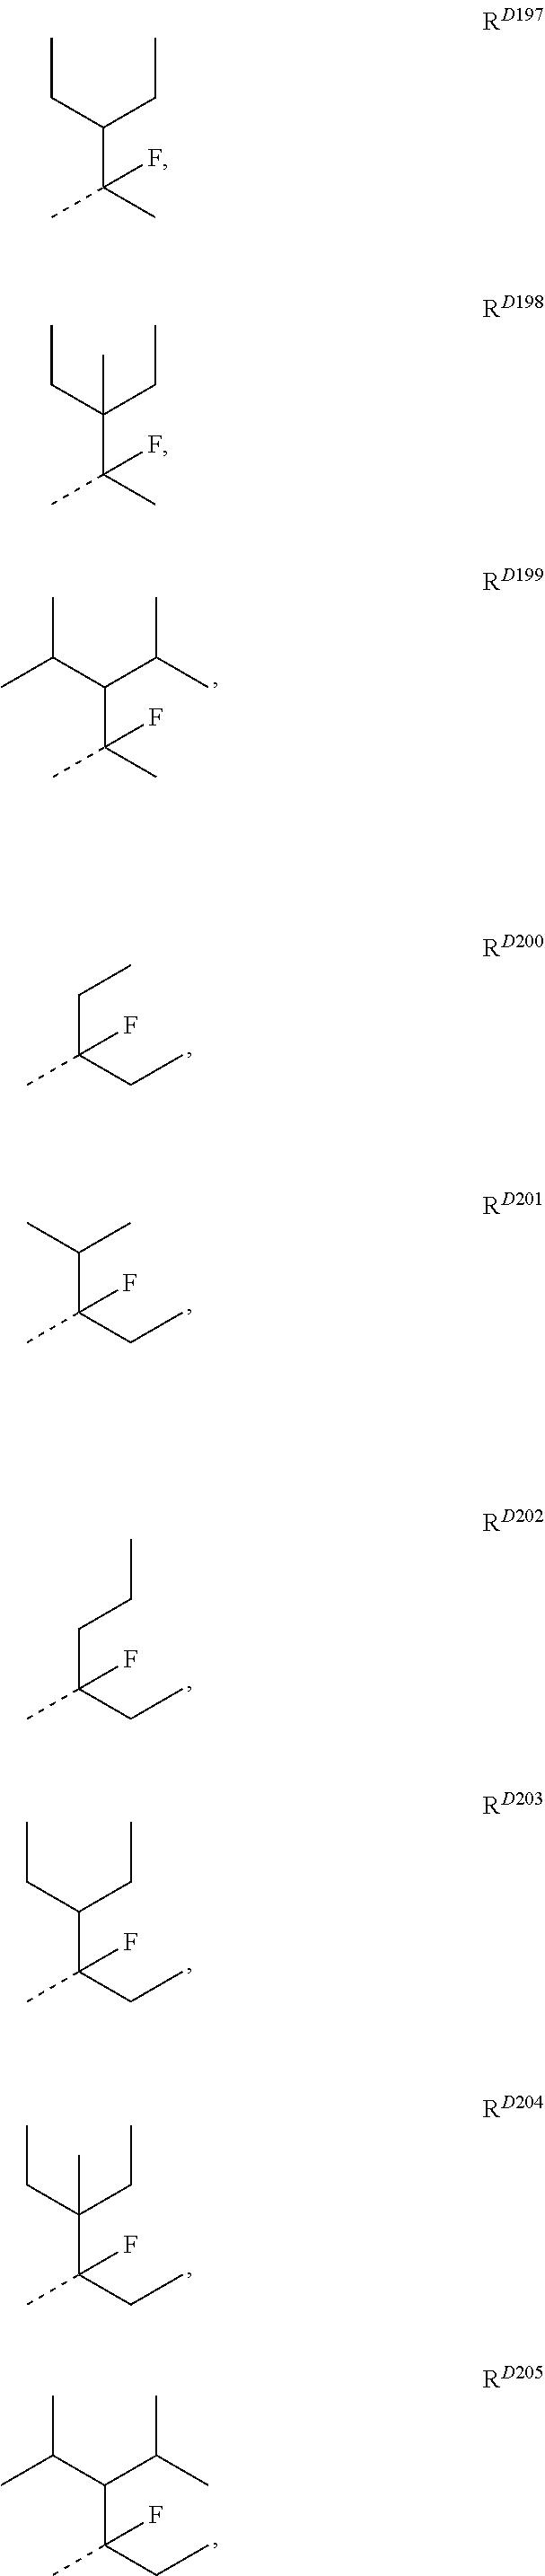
C(C(CC)(C)F)C.C(C(CC)(C)F)(C)C.C(C(CC)(C)F)CC.C(C(CC)(C)F)(CC)CC.C(C(CC)(C)F)(CC)(CC)C.C(C(CC)(C)F)(C(C)C)C(C)C.C(C(C)(C)F)(C(C)C)C(C)C.C(C(C)(C)F)(CC)CC.C(C(C)(C)F)(CC)(CC)C
